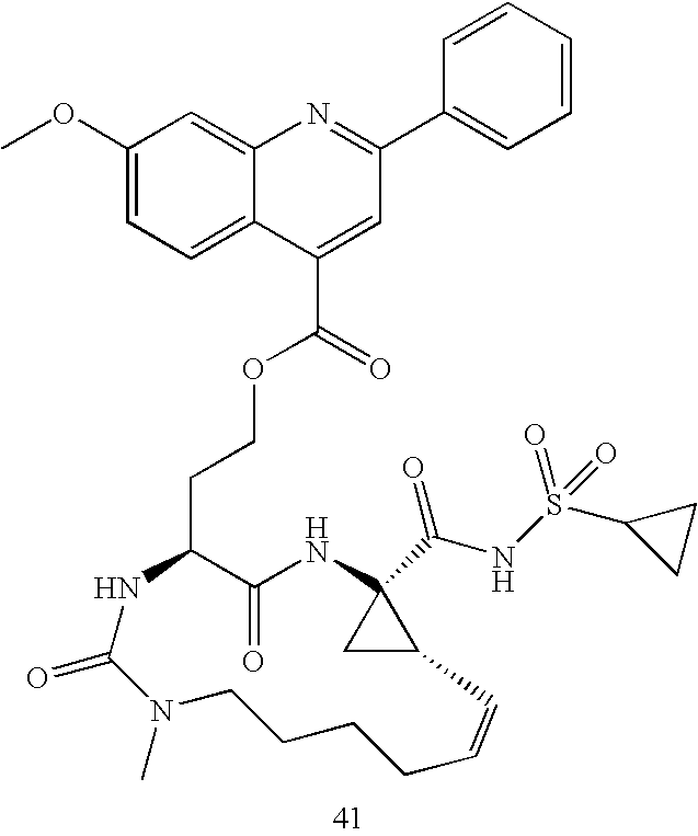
C1(=O)C(CCOC(C2=CC(C3=CC=CC=C3)=NC3=CC(OC)=CC=C32)=O)NC(=O)N(C)CCCCC=CC2CC2(C(NS(C2CC2)(=O)=O)=O)N1
